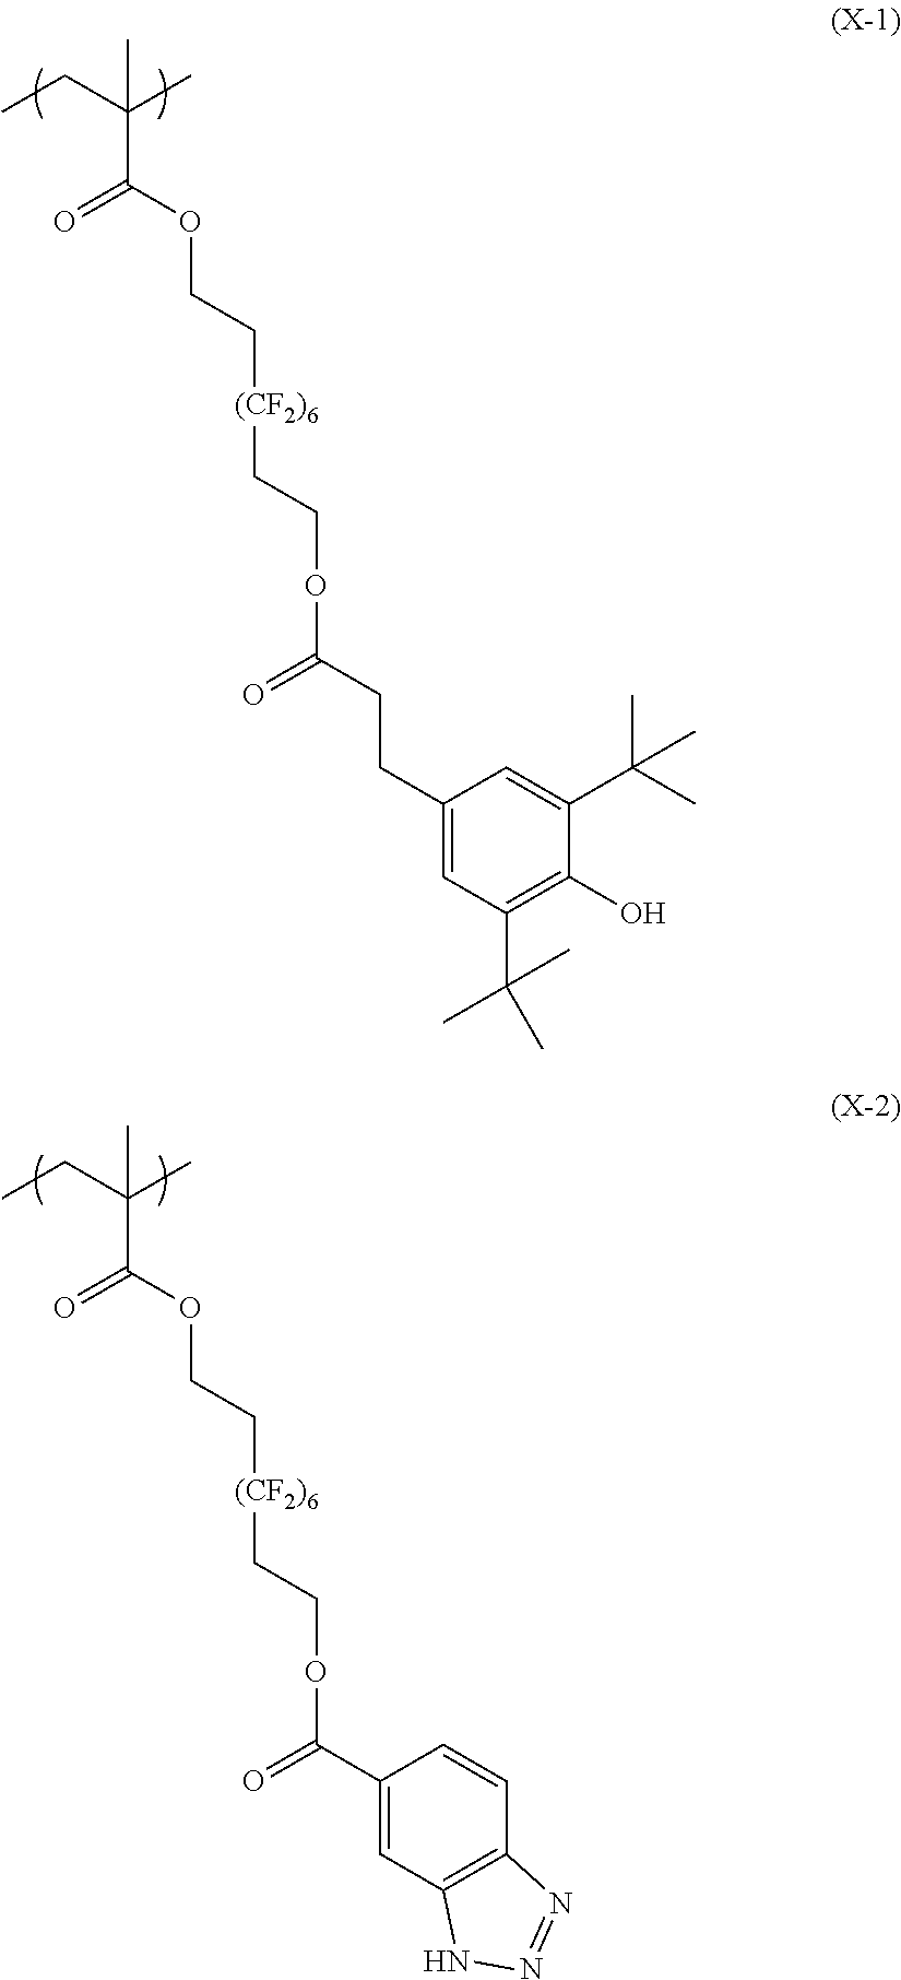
CCC(C)(C)C(=O)OCC[(CF2)6]CCOC(=O)CCC1=CC(C(C)(C)C)=C(O)C(C(C)(C)C)=C1.CCC(C)(C)C(=O)OCC[(CF2)6]CCOC(=O)C1=CC2=C(C=C1)N=NN2
